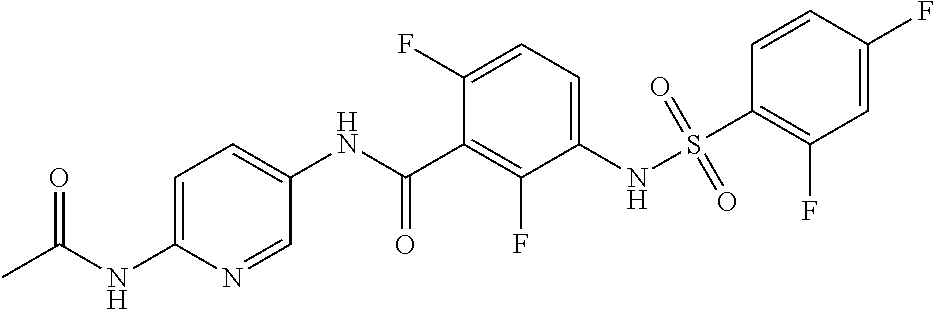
S(NC1=CC=C(F)C(C(NC2=CC=C(NC(C)=O)N=C2)=O)=C1F)(=O)(=O)C1=C(F)C=C(F)C=C1
